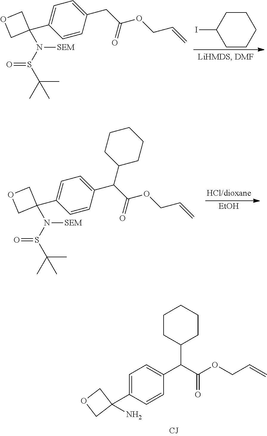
C1CCCCC1I.C1=C(C2(N(S(C(C)(C)C)=O)[SEM])COC2)C=CC(CC(OCC=C)=O)=C1.[EtOH].C1=C(C2(N(S(C(C)(C)C)=O)[SEM])COC2)C=CC(C(C(OCC=C)=O)C2CCCCC2)=C1.C1=C(C2(N)COC2)C=CC(C(C(OCC=C)=O)C2CCCCC2)=C1
